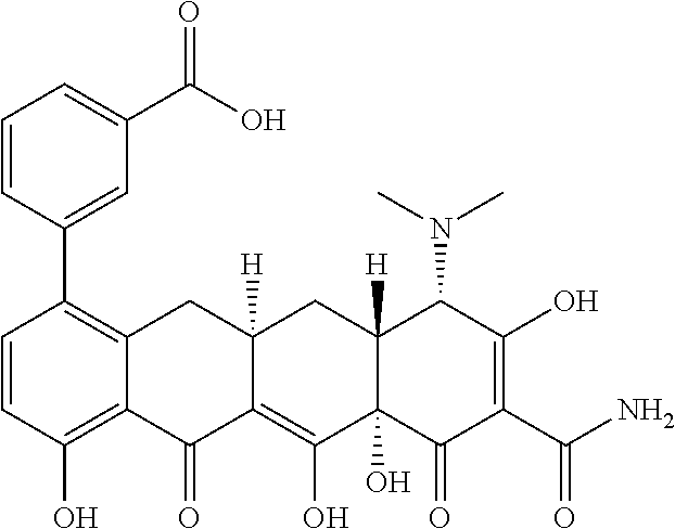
C1=CC(O)=C2C(=C1C1=CC(C(O)=O)=CC=C1)CC1([H])C(=C(O)C3(O)C([H])(C1)C(N(C)C)C(O)=C(C(N)=O)C3=O)C2=O
